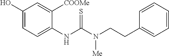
C1(NC(N(CCC2=CC=CC=C2)[Me])=S)=CC=C(O)C=C1[COOMe]
